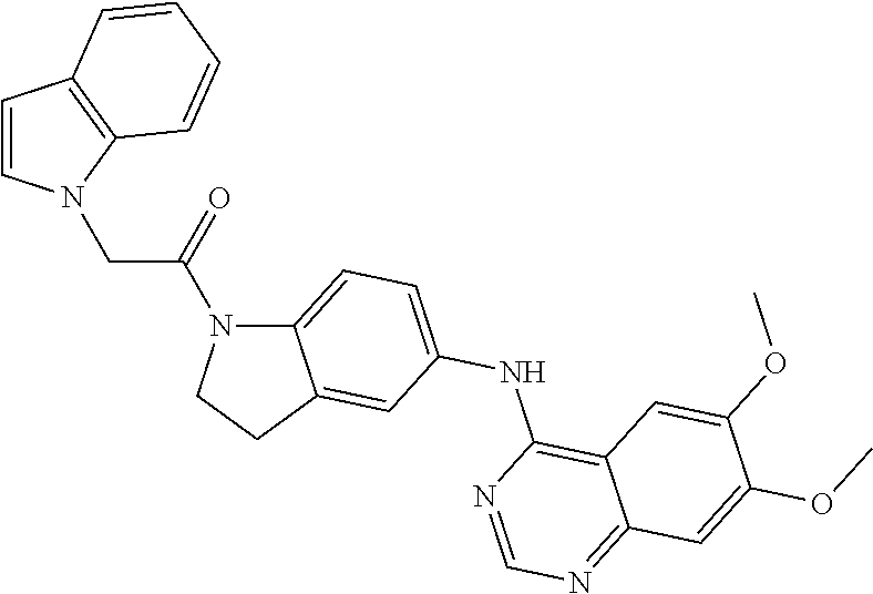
C12=CC=C(NC3=C4C(=NC=N3)C=C(OC)C(OC)=C4)C=C1CCN2C(=O)CN1C=CC2=C1C=CC=C2
